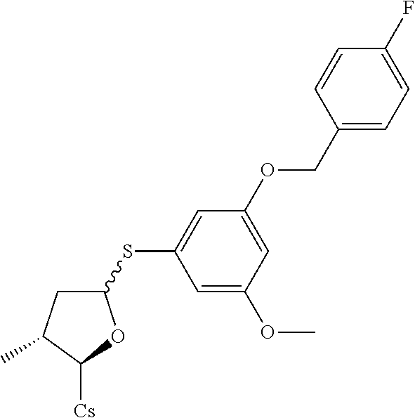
C1(SC2=CC(OCC3=CC=C(F)C=C3)=CC(OC)=C2)CC(C)C([Cs])O1
